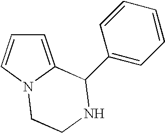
C1=C2N(C=C1)CCNC2C1=CC=CC=C1
